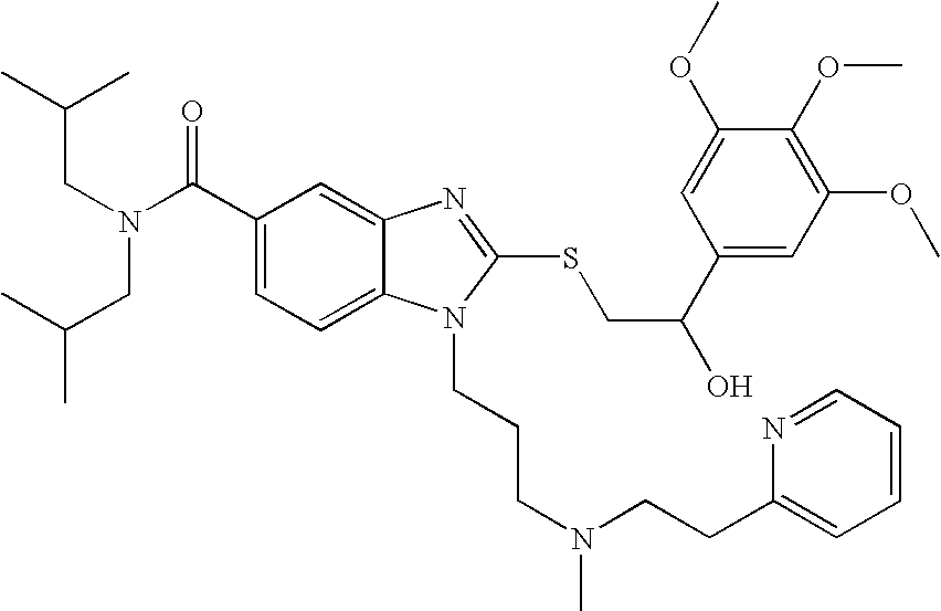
C1(C(N(CC(C)C)CC(C)C)=O)=CC=C2C(=C1)N=C(SCC(O)C1=CC(OC)=C(OC)C(OC)=C1)N2CCCN(C)CCC1=CC=CC=N1
